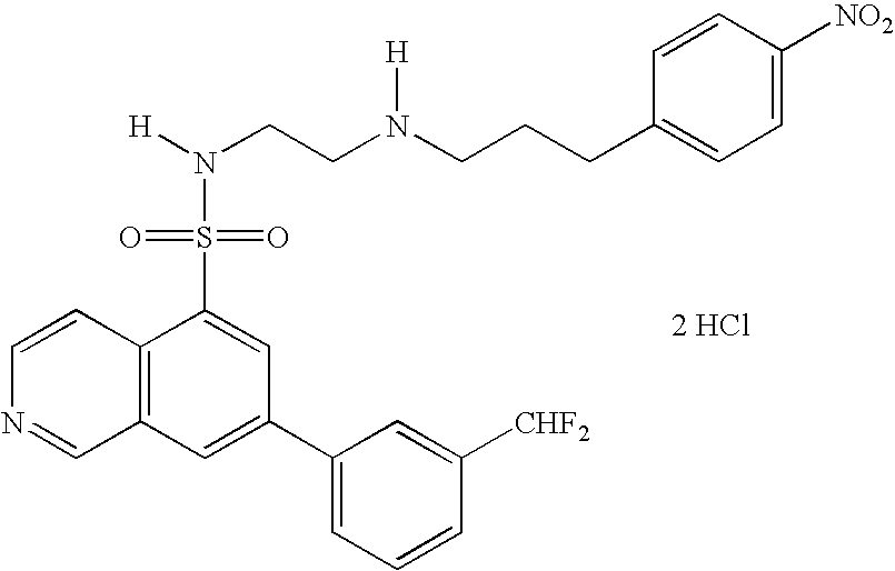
C1=CC2=C(C=N1)C=C(C1=CC=CC([CHF2])=C1)C=C2S(N([H])CCN(CCCC1=CC=C([NO2])C=C1)[H])(=O)=O.[2 HCl]
